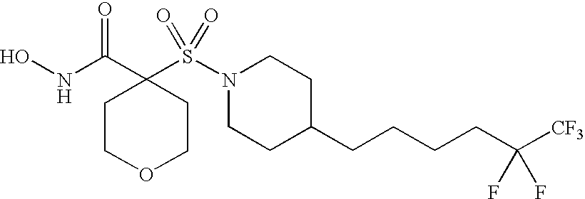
N(C(C1(S(N2CCC(CCCCC([CF3])(F)F)CC2)(=O)=O)CCOCC1)=O)O
